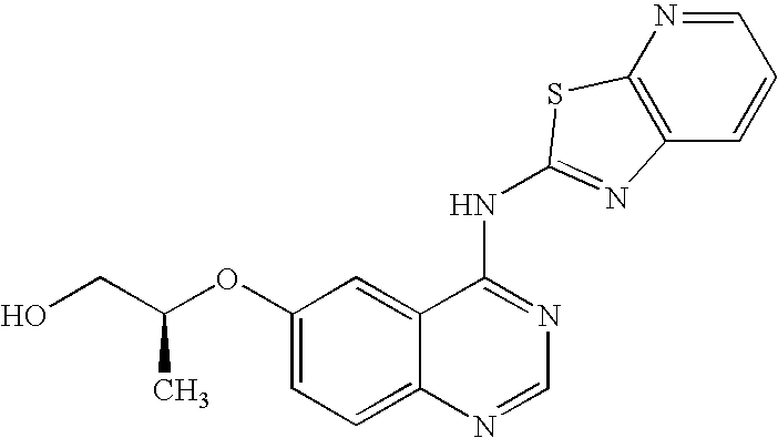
C(OC1=CC=C2C(=C1)C(NC1=NC3=C(N=CC=C3)S1)=NC=N2)(C)CO
